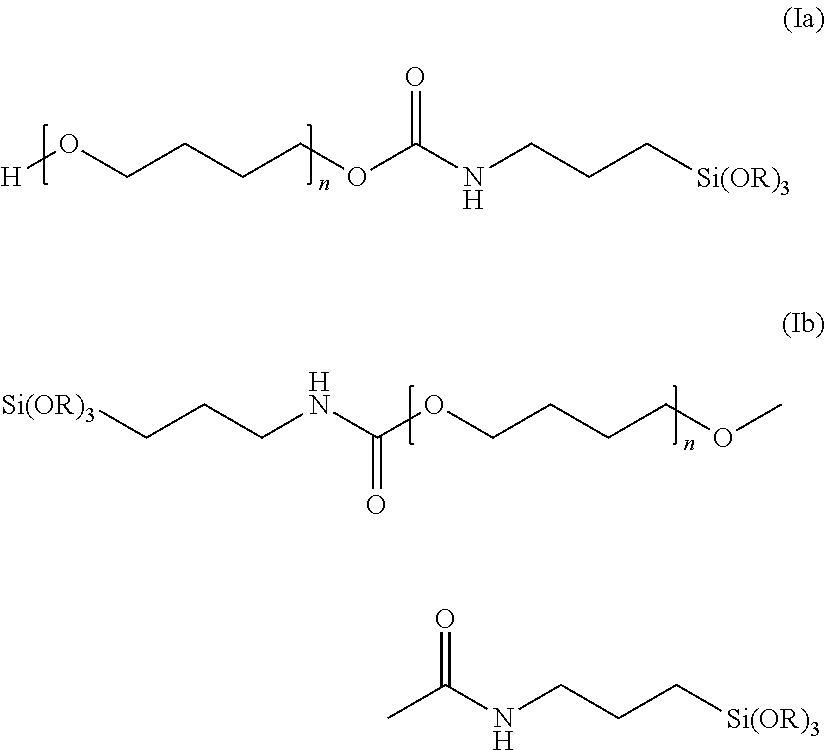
[H]OCCCCOC(NCCC[Si(OR)3])=O.C(OCCCCOC)(NCCC[Si(OR)3])=O.C(CC[Si(OR)3])NC(C)=O
